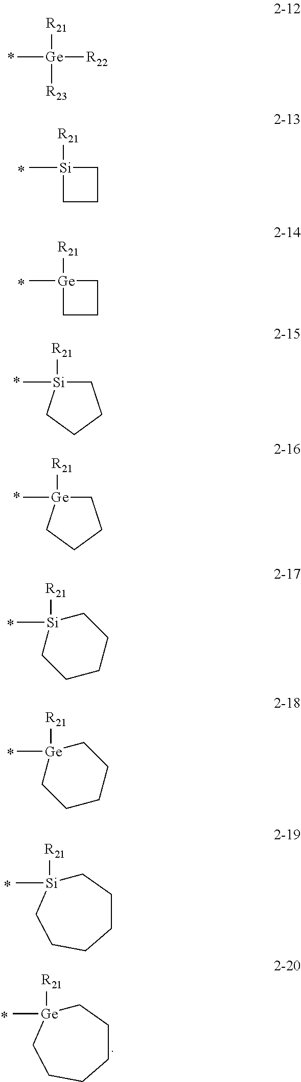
[R21][Ge]([R22])([R23])C.[Si]1([R21])(C)CCC1.[Ge]1([R21])(C)CCC1.C1[Si](C)([R21])CCC1.C1[Ge](C)([R21])CCC1.[Si]1(C)([R21])CCCCC1.[Ge]1(C)([R21])CCCCC1.C1[Si](C)([R21])CCCCC1.C1[Ge](C)([R21])CCCCC1
